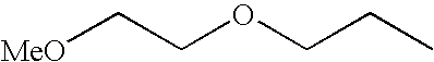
[MeO]CCOCCC
